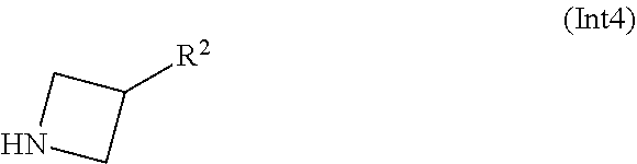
C1([R2])CNC1
